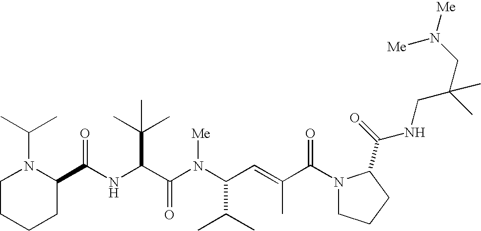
N(C(C(N(C(C(C)C)C=C(C)C(N1CCCC1C(=O)NCC(CN([Me])[Me])(C)C)=O)[Me])=O)C(C)(C)C)C(C1N(C(C)C)CCCC1)=O
